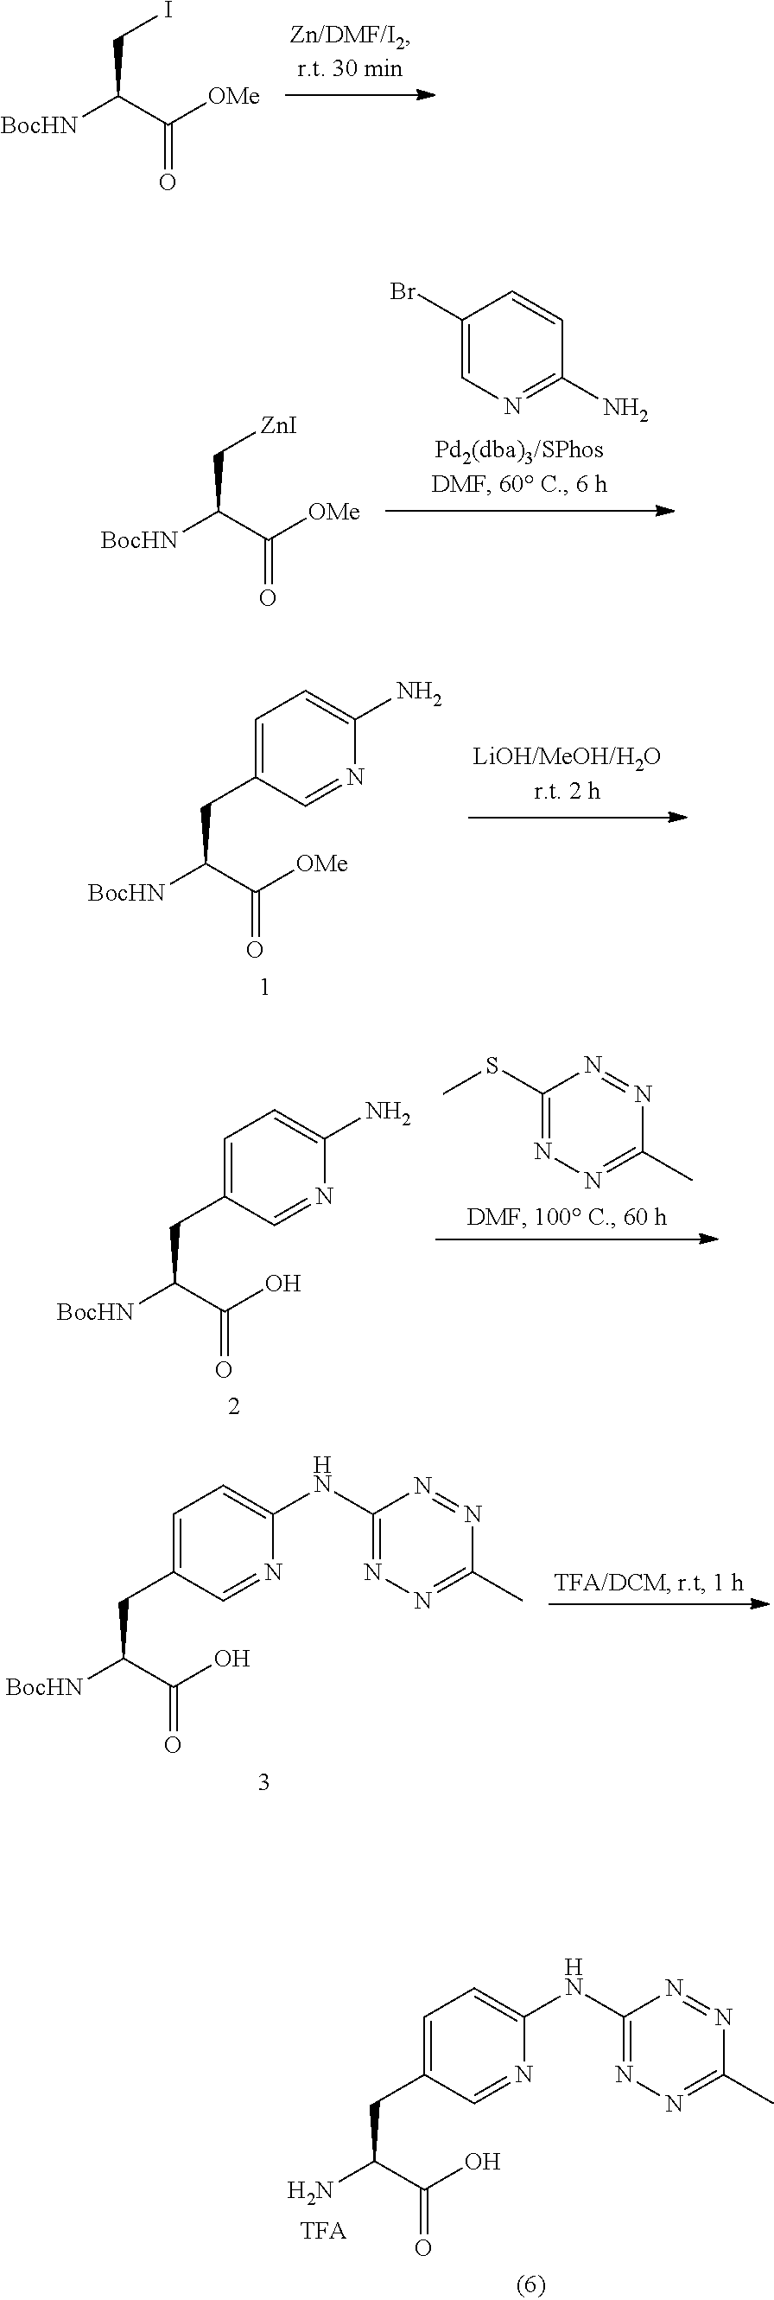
[BocHN]C(C([OMe])=O)CC1=CC=C(N)N=C1.[BocHN]C(C([OMe])=O)CI.BrC1=CN=C(N)C=C1.[BocHN]C(C([OMe])=O)C[ZnI].[BocHN]C(C(O)=O)CC1=CC=C(N)N=C1.CSC1=NN=C(C)N=N1.[BocHN]C(C(O)=O)CC1=CC=C(NC2=NN=C(C)N=N2)N=C1.NC(C(O)=O)CC1=CC=C(NC2=NN=C(C)N=N2)N=C1
